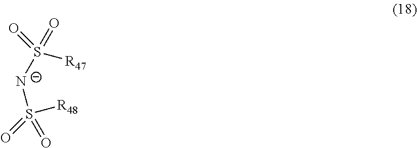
[N-](S([R47])(=O)=O)S(=O)(=O)[R48]
